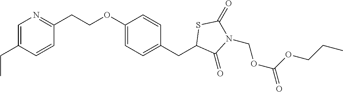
C1=C(CC)C=CC(CCOC2=CC=C(CC3C(=O)N(COC(=O)OCCC)C(=O)S3)C=C2)=N1
